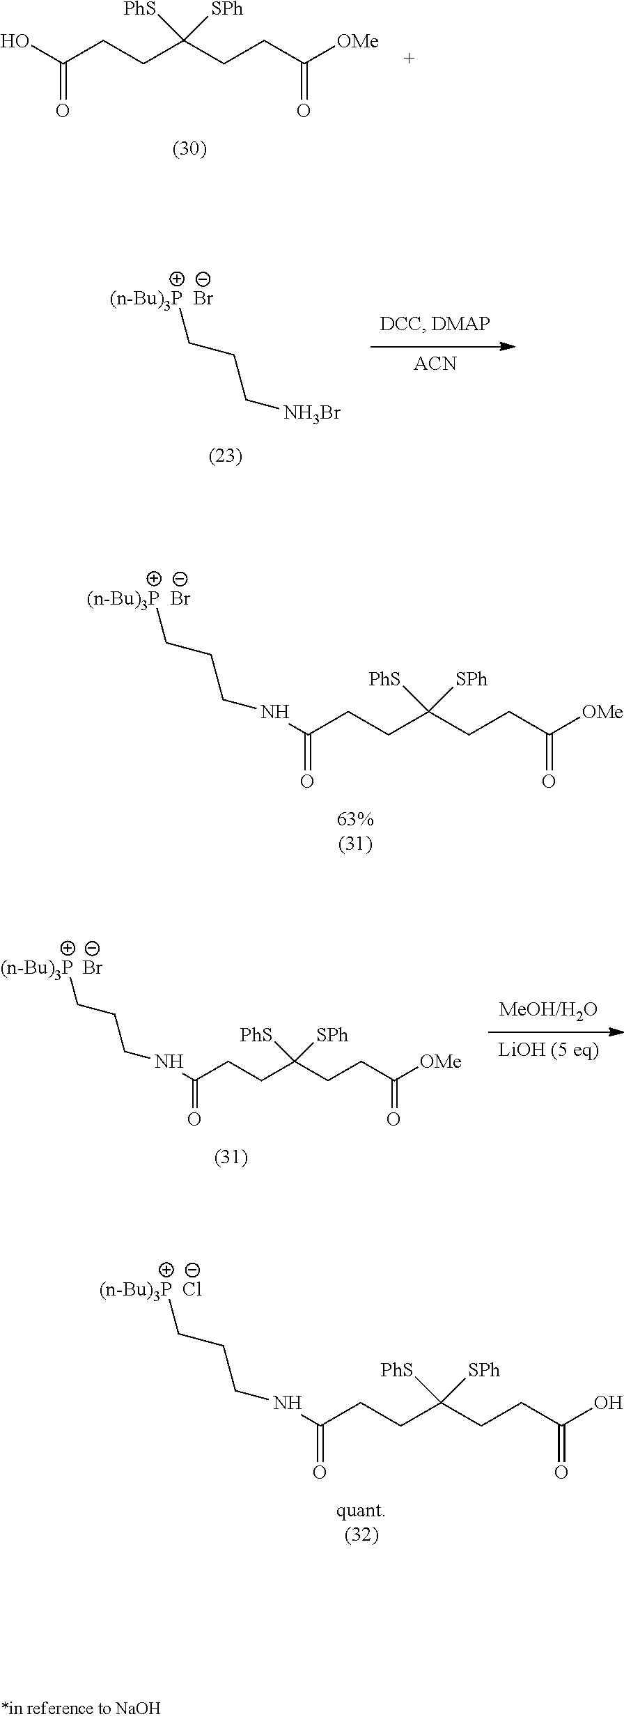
[Cl-].C(C(CCC(=O)O)([SPh])[PhS])CC(NCCC[(n-Bu)3P])=O.[LiOH (5 eq)].[Br-].C(C(CCC(=O)[OMe])([SPh])[PhS])CC(NCCC[(n-Bu)3P])=O.[Br-].C(C(CCC(=O)[OMe])([SPh])[PhS])CC(NCCC[(n-Bu)3P])=O.[Br-].[(n-Bu)3P]CCC[NH3Br].[ACN].C(C(CCC(=O)[OMe])([SPh])[PhS])CC(O)=O
